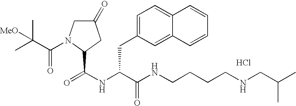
Cl.N(C(C(NCCCCNCC(C)C)=O)CC1=CC=C2C(=C1)C=CC=C2)C(=O)C1N(C(=O)C(C)(C)[MeO])CC(=O)C1
